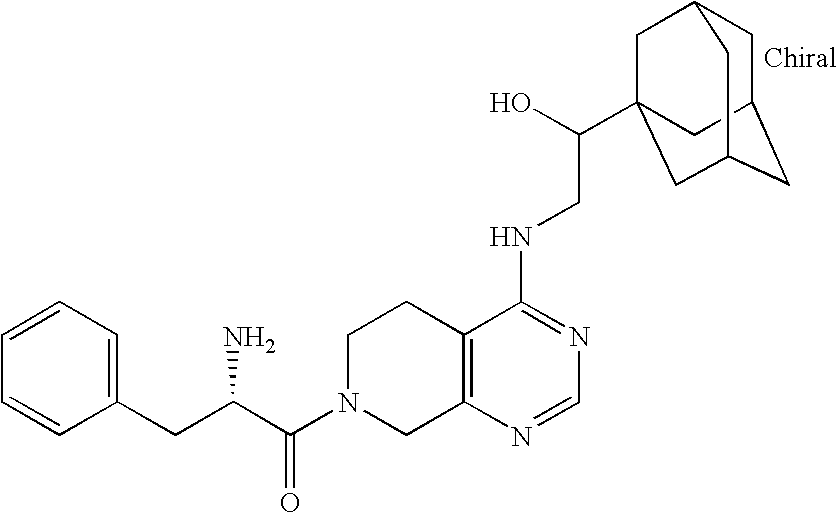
C(=O)(N1CC2=C(CC1)C(NCC(O)C13CC4CC(CC(C1)C4)C3)=NC=N2)C(CC1=CC=CC=C1)N
